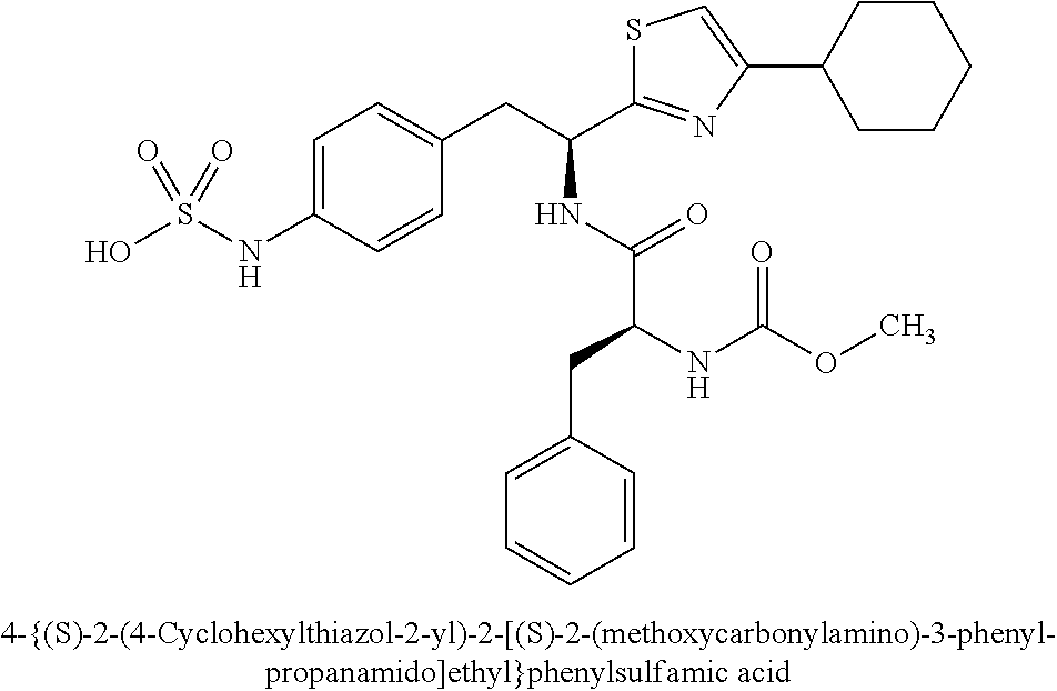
OS(NC1=CC=C(CC(C2=NC(C3CCCCC3)=CS2)NC(C(NC(OC)=O)CC2=CC=CC=C2)=O)C=C1)(=O)=O
